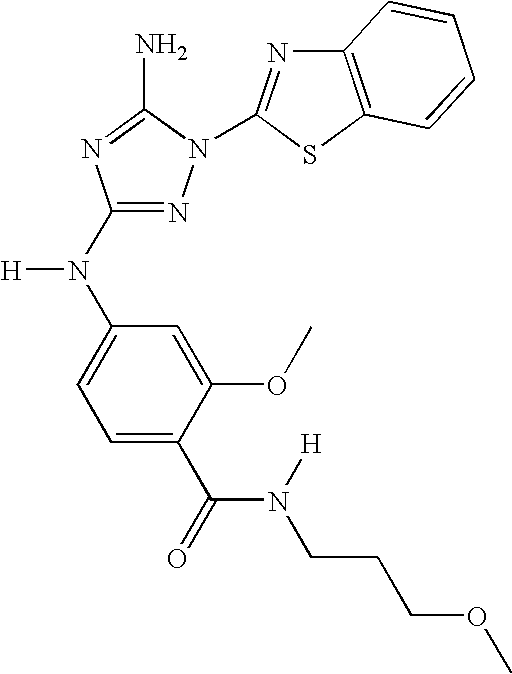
N1=C(N(C2=CC=C(C(=O)N([H])CCCOC)C(OC)=C2)[H])N=C(N)N1C1=NC2=C(S1)C=CC=C2
